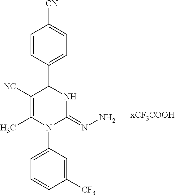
C1=CC(C2C([NC])=C(C)N(C3=CC=CC([CF3])=C3)C(=NN)N2)=CC=C1[CN]
